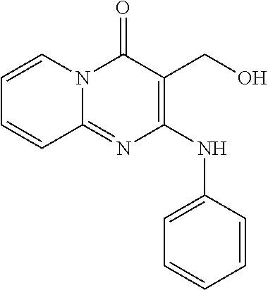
C1=CC=CC(NC2=C(CO)C(=O)N3C(=N2)C=CC=C3)=C1
